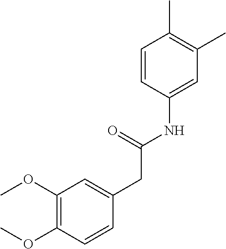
C1(OC)=C(OC)C=CC(CC(NC2=CC(C)=C(C)C=C2)=O)=C1
